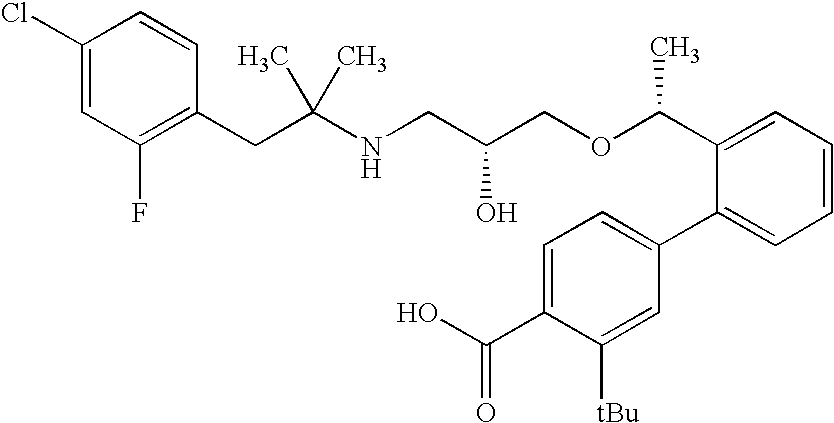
C1=C(Cl)C=CC(CC(NCC(COC(C2=CC=CC=C2C2=CC=C(C(O)=O)C([tBu])=C2)C)O)(C)C)=C1F
